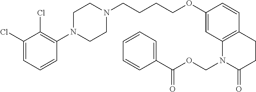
C1=C(Cl)C(Cl)=C(N2CCN(CCCCOC3=CC4=C(C=C3)CCC(=O)N4COC(C3=CC=CC=C3)=O)CC2)C=C1
